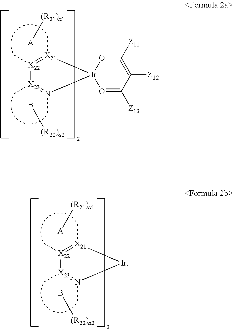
[X23]1(C)=N(C)[Ir]2([X21](C)=[X22]1C)O=C([Z13])C([Z12])=C([Z11])O2.[A][(R21)a1].B[(R22)a2].[X23]1(C)=N(C)[Ir][X21](C)=[X22]1C.[A][(R21)a1].B[(R22)a2]
